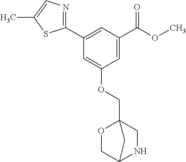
C1(C2=CC(C(=O)OC)=CC(OCC34OCC(NC3)C4)=C2)=NC=C(C)S1
